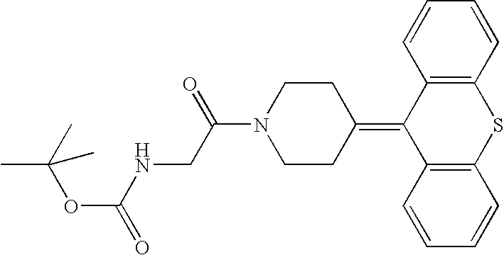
CC(C)(OC(=O)NCC(N1CCC(=C2C3=C(SC4=C2C=CC=C4)C=CC=C3)CC1)=O)C
